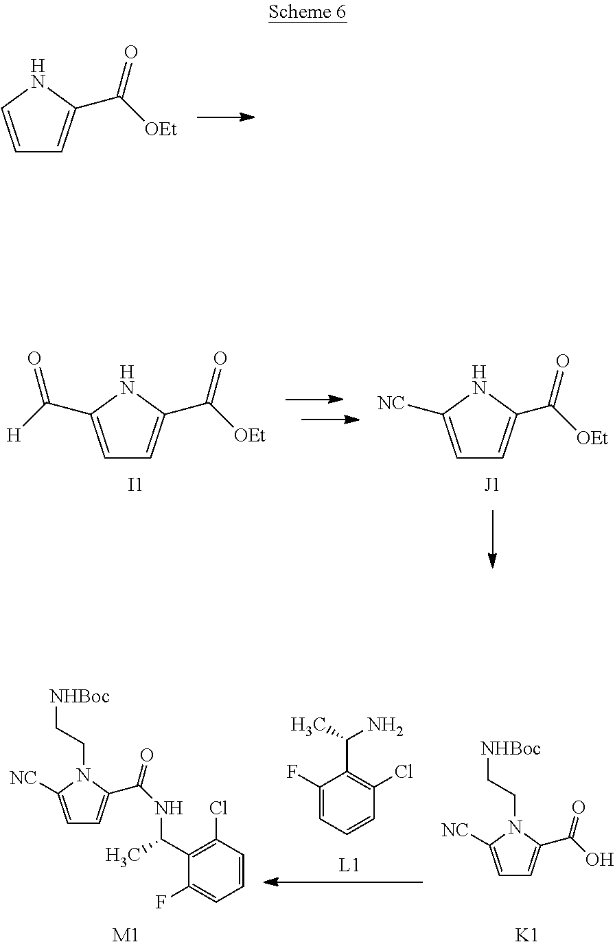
C1=CNC(C([OEt])=O)=C1.C1=C(C([H])=O)NC(C([OEt])=O)=C1.[I1].C1=C([NC])NC(C([OEt])=O)=C1.[J1].C1=C([NC])N(CC[NHBoc])C(C(NC(C2=C(Cl)C=CC=C2F)C)=O)=C1.[M1].C1(F)=CC=CC(Cl)=C1C(C)N.C1=C([NC])N(CC[NHBoc])C(C(O)=O)=C1.[K1]
